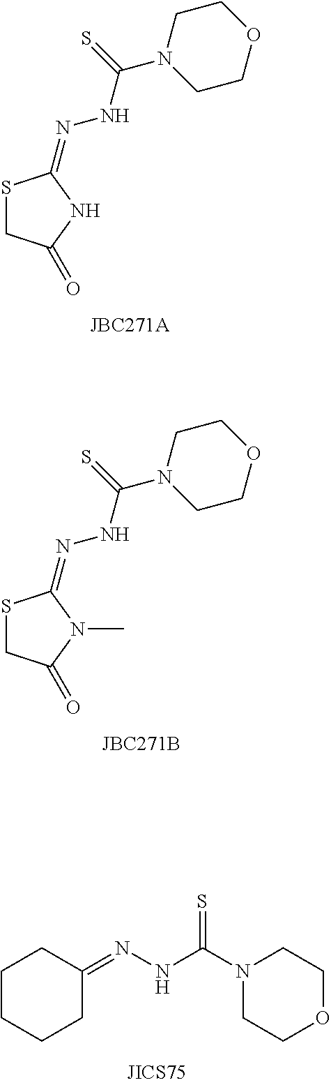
S1CC(=O)NC1=NNC(N1CCOCC1)=S.S1CC(=O)N(C)C1=NNC(N1CCOCC1)=S.C1CCCC(=NNC(N2CCOCC2)=S)C1
